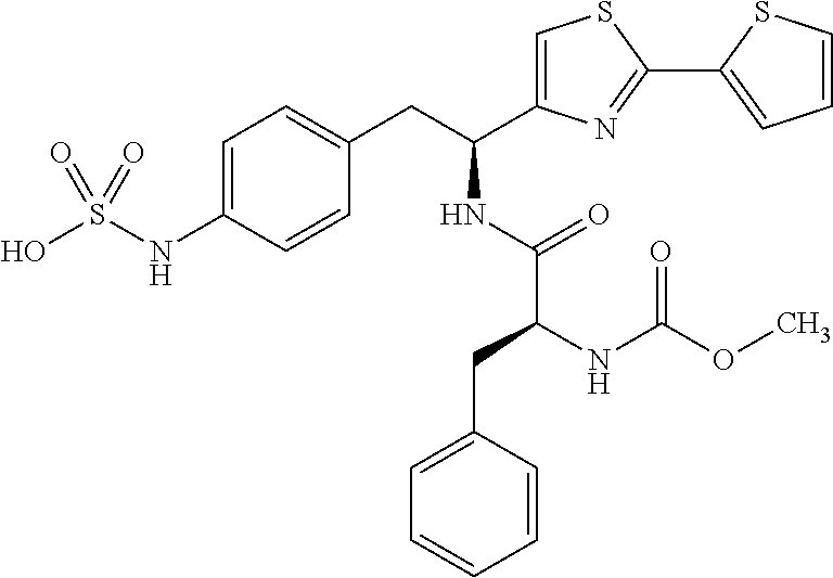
C1=C(NS(O)(=O)=O)C=CC(CC(C2=CSC(C3=CC=CS3)=N2)NC(C(CC2=CC=CC=C2)NC(OC)=O)=O)=C1
